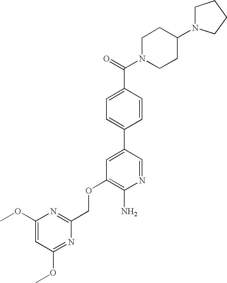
C(OC1=C(N)N=CC(C2=CC=C(C(=O)N3CCC(N4CCCC4)CC3)C=C2)=C1)C1=NC(OC)=CC(OC)=N1
